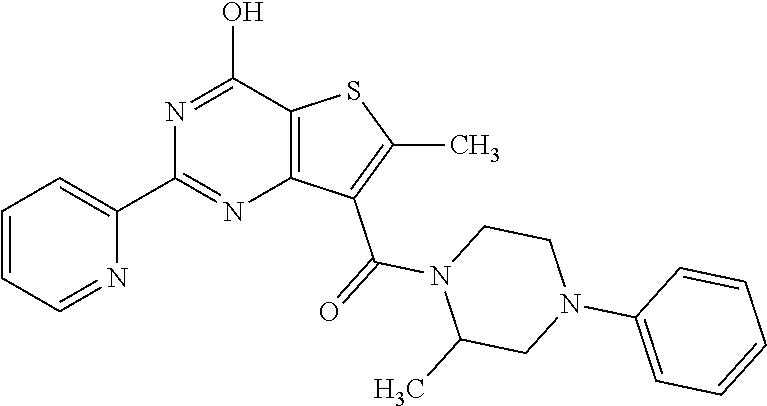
N1=C(O)C2=C(N=C1C1=CC=CC=N1)C(C(N1C(C)CN(C3=CC=CC=C3)CC1)=O)=C(C)S2
